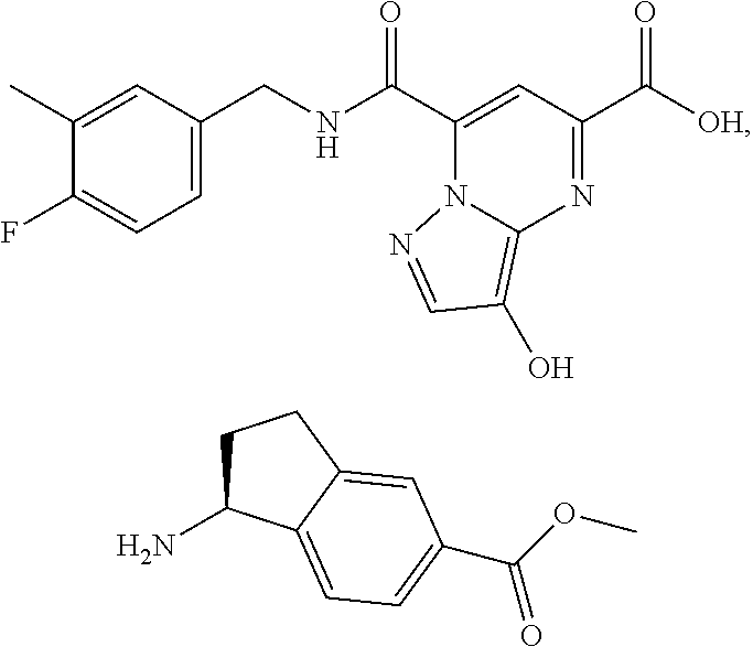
C1(C)=CC(CNC(C2=CC(C([OH])=O)=NC3=C(O)C=NN23)=O)=CC=C1F.C1C(N)C2=CC=C(C(OC)=O)C=C2C1
